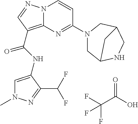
FC(F)(C(=O)O)F.C1=C(NC(=O)C2=C3N(N=C2)C=CC(N2CC4NCC(C2)C4)=N3)C(C(F)F)=NN1C
